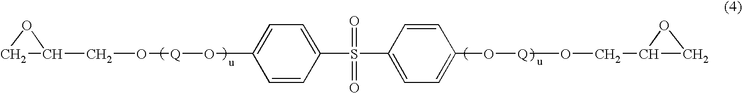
C1=CC(S(=O)(=O)C2=CC=C(O[Q]OCC3CO3)C=C2)=CC=C1O[Q]OCC1CO1
